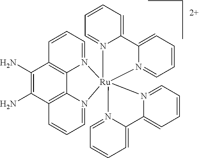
NC1=C(N)C2=C3C4=C1C=CC=N4[Ru]14(N3=CC=C2)(N2=CC=CC=C2C2=CC=CC=N12)N1=CC=CC=C1C1=CC=CC=N41.C(CCC)C
